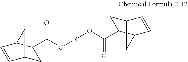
C(O[R]OC(=O)C1CC2C=CC1C2)(=O)C1CC2C=CC1C2
